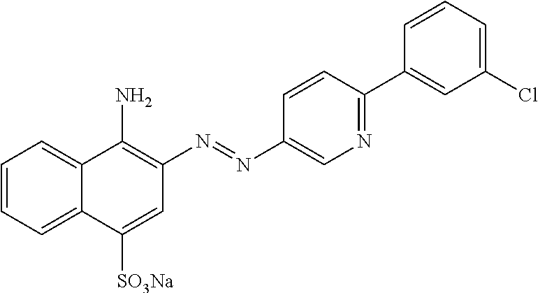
C1=CC=C2C(=C1)C(N)=C(N=NC1=CN=C(C3=CC(Cl)=CC=C3)C=C1)C=C2[SO3Na]
